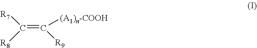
C(=C([(A1)n-COOH])[R9])([R7])[R8]
